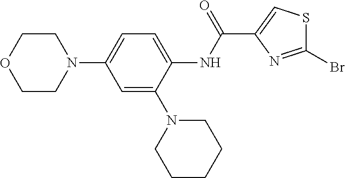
C1COCCN1C1=CC=C(NC(=O)C2=CSC(Br)=N2)C(N2CCCCC2)=C1
